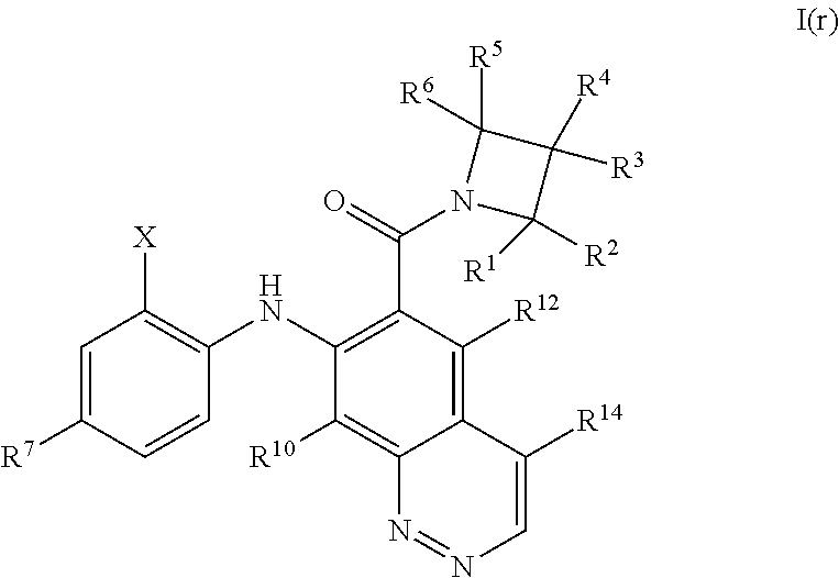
C1=C([R7])C=CC(NC2=C(C(=O)N3C([R2])([R1])C([R3])([R4])C3([R5])[R6])C([R12])=C3C(=C2[R10])N=NC=C3[R14])=C1[X]
